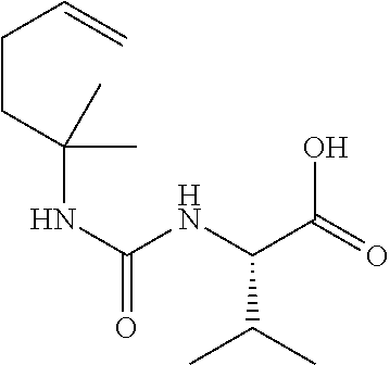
N(C(NC(C(=O)O)C(C)C)=O)C(C)(C)CCC=C
